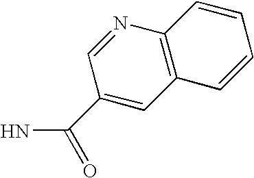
C1(C(N)=O)=CC2=C(N=C1)C=CC=C2
